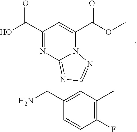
C1(C(O)=O)=NC2=NC=NN2C(C(OC)=O)=C1.C1(F)=C(C)C=C(CN)C=C1
